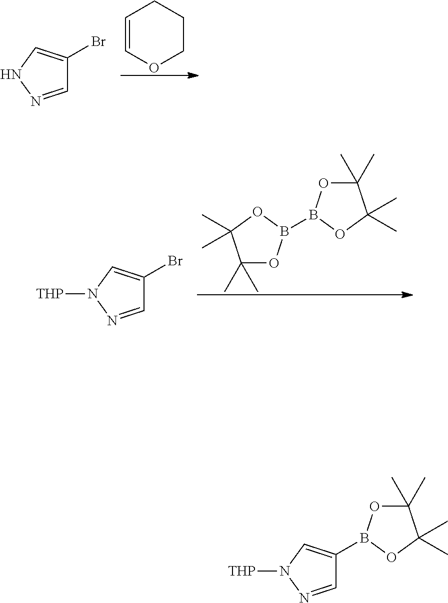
C1=COCCC1.C1=NNC=C1Br.C1=NN([THP])C=C1Br.C1(C)(C)OB(B2OC(C)(C)C(C)(C)O2)OC1(C)C.C1=NN([THP])C=C1B1OC(C)(C)C(C)(C)O1
